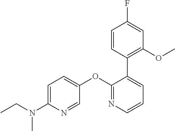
C1=C(N(CC)C)N=CC(OC2=NC=CC=C2C2=C(OC)C=C(F)C=C2)=C1
